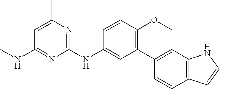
C1(NC2=CC(C3=CC4=C(C=C3)C=C(C)N4)=C(OC)C=C2)=NC(C)=CC(NC)=N1
